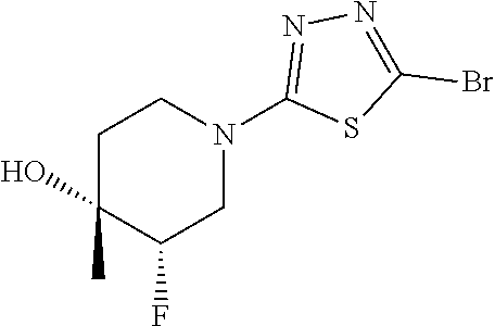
C1C(C)(O)C(F)CN(C2=NN=C(Br)S2)C1
